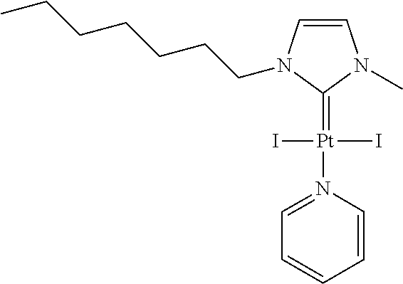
C1=CN(CCCCCCC)C(=[Pt](N2=CC=CC=C2)(I)I)N1C
